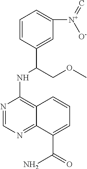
N1=CN=C2C(=C1NC(COC)C1=CC([N+](=C)[O-])=CC=C1)C=CC=C2C(=O)N
